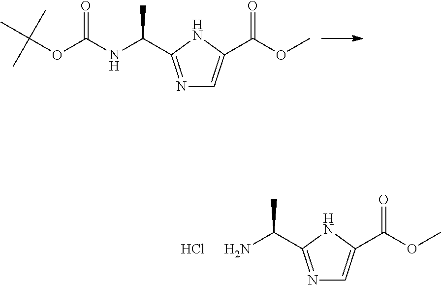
N1=C(C(NC(OC(C)(C)C)=O)C)NC(C(OC)=O)=C1.N1=C(C(N)C)NC(C(OC)=O)=C1.Cl
